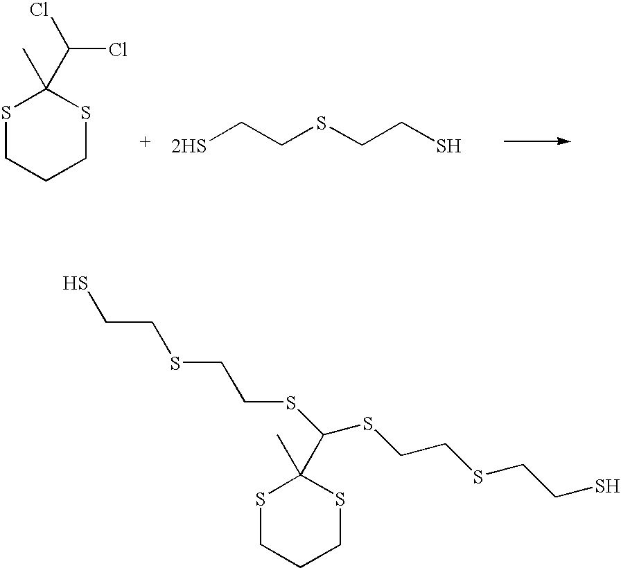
[2HS]CCSCCS.S1CCCSC1(C(Cl)Cl)C.SCCSCCSC(SCCSCCS)C1(C)SCCCS1
